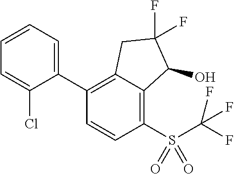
C1(C2=C3C(=C(S(=O)(=O)C(F)(F)F)C=C2)C(O)C(F)(F)C3)=CC=CC=C1Cl
